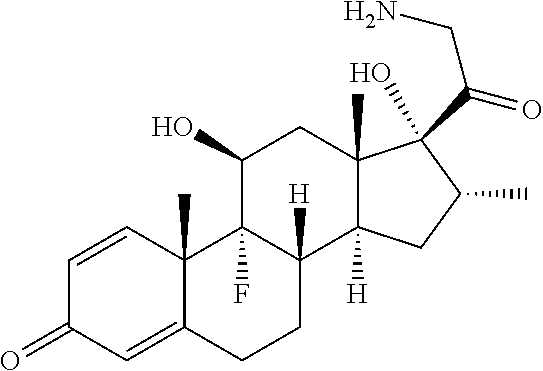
C1=CC2(C)C(=CC1=O)CCC1([H])C2(F)C(O)CC2(C)C1([H])CC(C)C2(O)C(=O)CN
